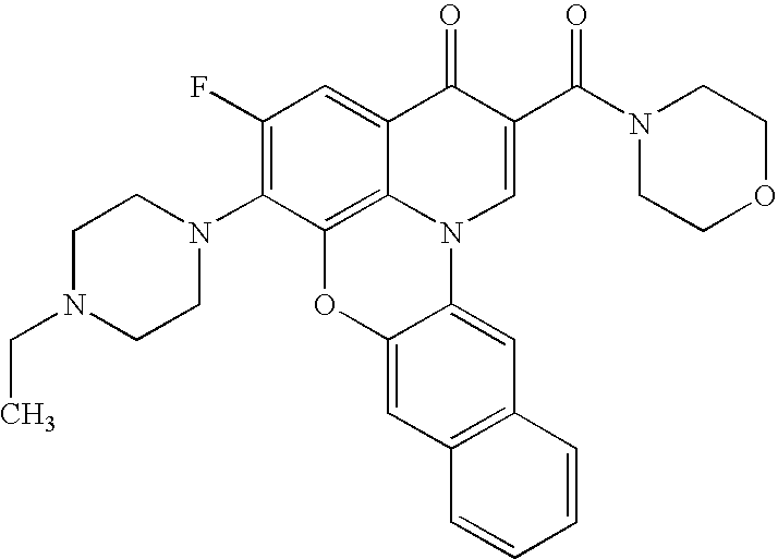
C12=C3C(=CC(F)=C1N1CCN(CC)CC1)C(=O)C(C(N1CCOCC1)=O)=CN3C1=CC3=C(C=C1O2)C=CC=C3
